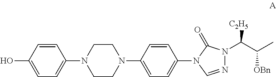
C1(N2C=NN(C(C(C)[OBn])[C2H5])C2=O)=CC=C(N2CCN(C3=CC=C(O)C=C3)CC2)C=C1
